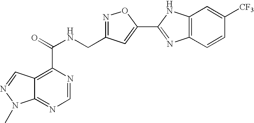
C12=NC=NC(C(=O)NCC3=NOC(C4=NC5=C(N4)C=C([CF3])C=C5)=C3)=C1C=NN2C
